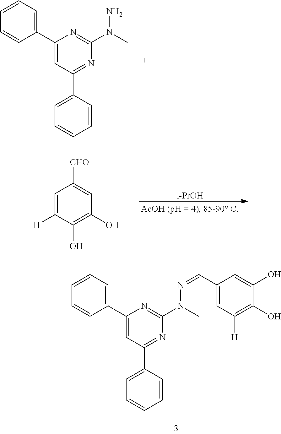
C1(C2=CC=CC=C2)=CC(C2=CC=CC=C2)=NC(N(C)N=CC2=CC([H])=C(O)C(O)=C2)=N1.C1(C2=CC=CC=C2)=CC(C2=CC=CC=C2)=NC(N(C)N)=N1.[i-PrOH].C1=C([H])C(O)=C(O)C=C1[CHO]
